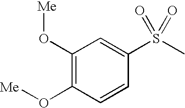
C1(O[Me])=C(O[Me])C=CC(S(C)(=O)=O)=C1
